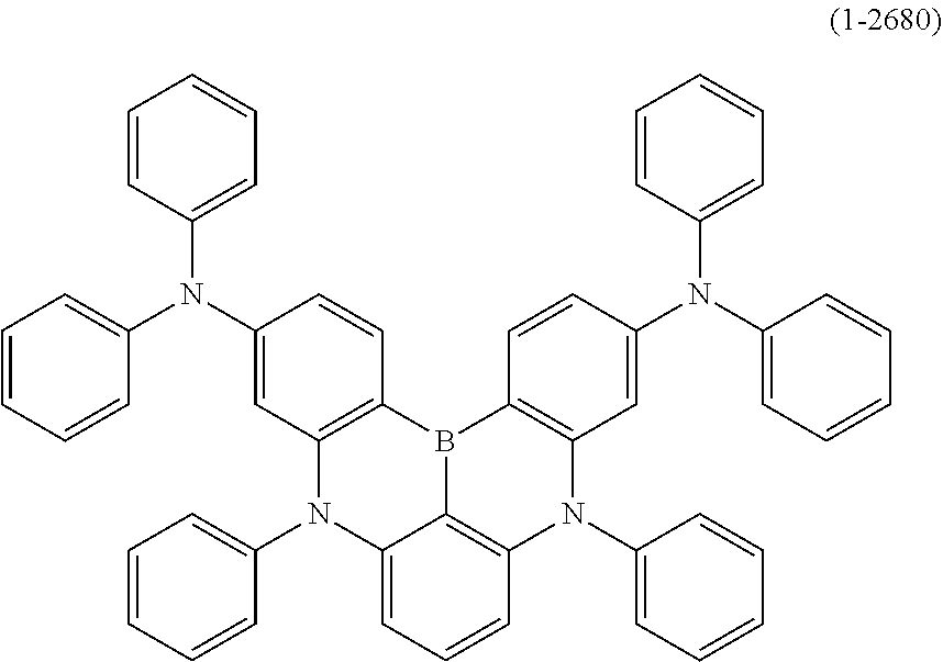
C12=C(B3C4=C(C=CC=C4N1C1=CC=CC=C1)N(C1=CC=CC=C1)C1=C3C=CC(N(C3=CC=CC=C3)C3=CC=CC=C3)=C1)C=CC(N(C1=CC=CC=C1)C1=CC=CC=C1)=C2
